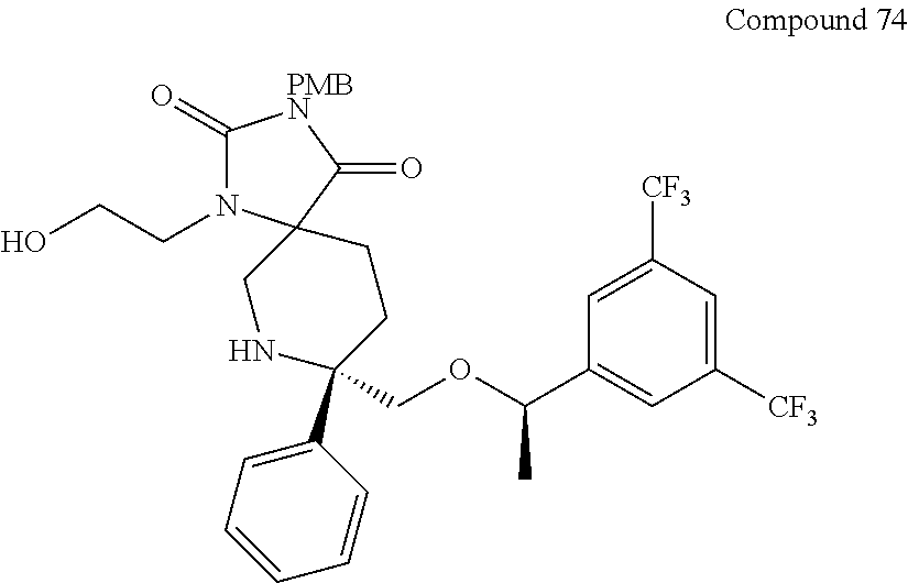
C1(=O)N(CCO)C2(C(=O)[PMBN]1)CNC(C1=CC=CC=C1)(COC(C1=CC([CF3])=CC([CF3])=C1)C)CC2
